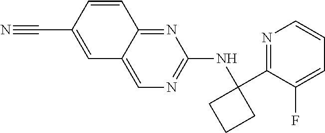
N(C1=NC=C2C(=N1)C=CC(C#N)=C2)C1(C2=NC=CC=C2F)CCC1
